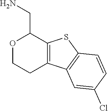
C12=C(SC3=C1C=C(Cl)C=C3)C(CN)OCC2
